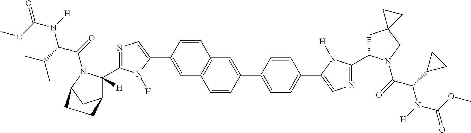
C12CC(CC1)N(C(=O)C(C(C)C)N([H])C(OC)=O)C2([H])C1=NC=C(C2=CC3=C(C=C2)C=C(C2=CC=C(C4=CN=C(C5CC6(CN5C(=O)C(C5CC5)N([H])C(OC)=O)CC6)N4[H])C=C2)C=C3)N1[H]
